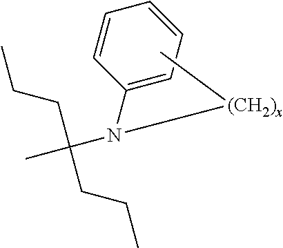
C1=CC(N(C(CCC)(C)CCC)[(CH2)x]C)=CC=C1
